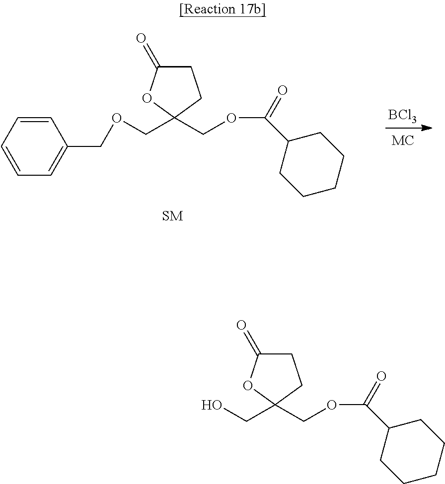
OCC1(COC(C2CCCCC2)=O)CCC(=O)O1.[BCl3].C1=CC=CC=C1COCC1(COC(C2CCCCC2)=O)CCC(=O)O1
